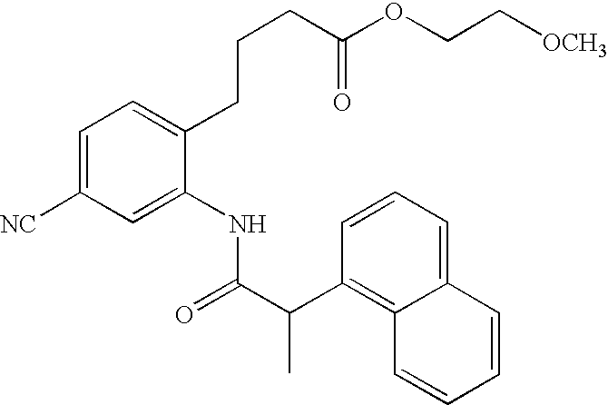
C1=CC=C2C(=C1C(C(=O)NC1=CC([NC])=CC=C1CCCC(OCC[OCH3])=O)C)C=CC=C2
